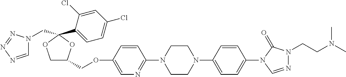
C1OC(C2=CC=C(Cl)C=C2Cl)(CN2C=NN=N2)OC1COC1=CN=C(N2CCN(C3=CC=C(N4C(=O)N(CCN(C)C)N=C4)C=C3)CC2)C=C1
